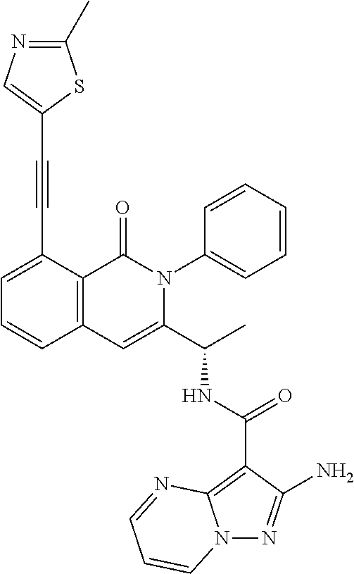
N12N=C(N)C(C(NC(C3=CC4=C(C(=O)N3C3=CC=CC=C3)C(C#CC3=CN=C(C)S3)=CC=C4)C)=O)=C1N=CC=C2
